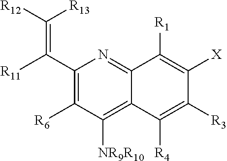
C1(C([R11])=C([R12])[R13])=C([R6])C([NR9R10])=C2C(=N1)C([R1])=C([X])C([R3])=C2[R4]
